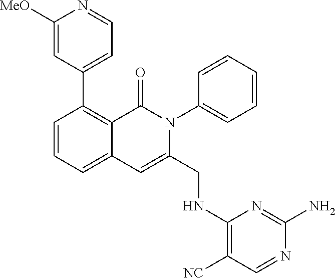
C1(C2=CC=NC([MeO])=C2)=C2C(=CC=C1)C=C(CNC1=C([NC])C=NC(N)=N1)N(C1=CC=CC=C1)C2=O
